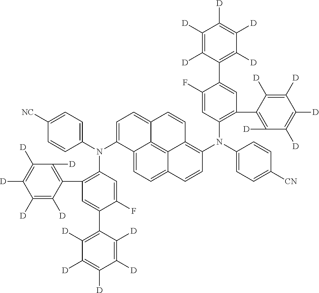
C1([D])=C([D])C([D])=C([D])C(C2=C(N(C3=CC=C([NC])C=C3)C3=CC=C4C5=C6C(=CC=C35)C=CC(N(C3=CC=C([CN])C=C3)C3=C(C5=C([D])C([D])=C([D])C([D])=C5[D])C=C(C5=C([D])C([D])=C([D])C([D])=C5[D])C(F)=C3)=C6C=C4)C=C(F)C(C3=C([D])C([D])=C([D])C([D])=C3[D])=C2)=C1[D]
